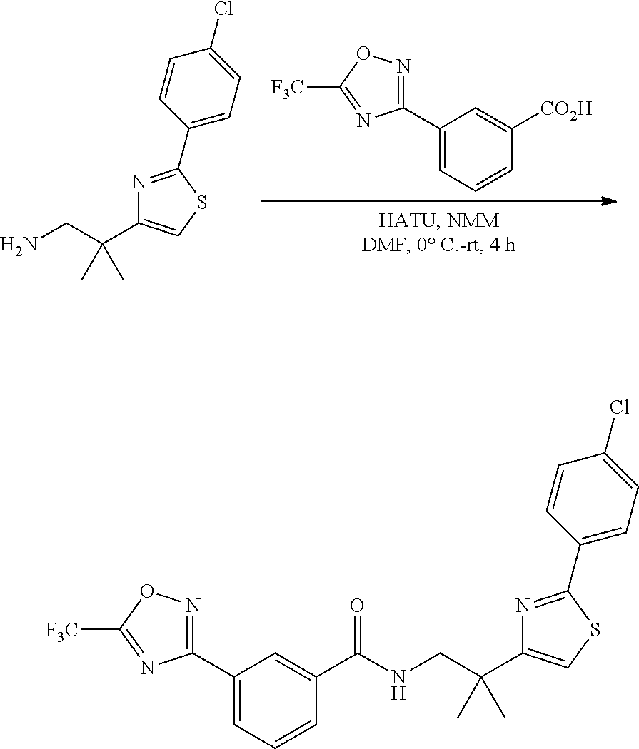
C1(C2=NOC([F3C])=N2)=CC=CC([CO2H])=C1.C(N)C(C1=CSC(C2=CC=C(Cl)C=C2)=N1)(C)C.C(CNC(C1=CC(C2=NOC([F3C])=N2)=CC=C1)=O)(C1=CSC(C2=CC=C(Cl)C=C2)=N1)(C)C
